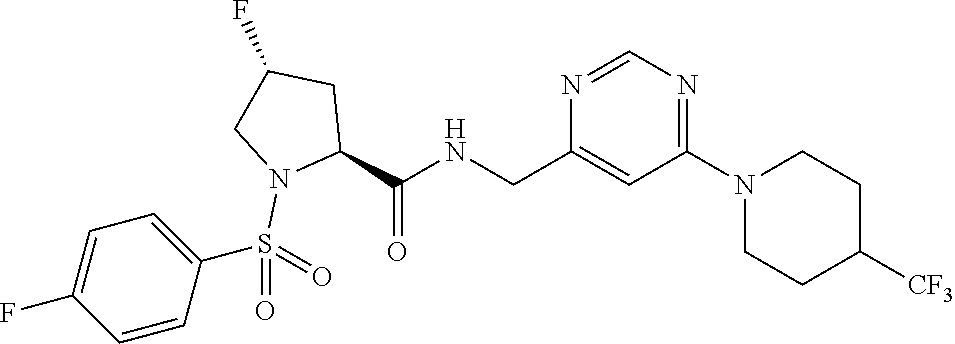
N1=C(N2CCC([CF3])CC2)C=C(CNC(=O)C2N(S(C3=CC=C(F)C=C3)(=O)=O)CC(F)C2)N=C1
